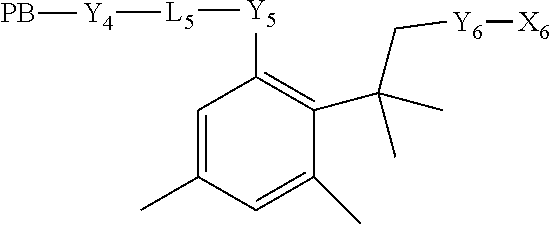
C1=C(C)C=C(C)C(C(C)(C[Y6][X6])C)=C1[Y5][L5][Y4][PB]
